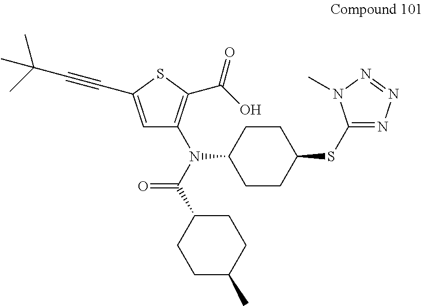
C1CC(N(C(C2CCC(C)CC2)=O)C2=C(C(=O)O)SC(C#CC(C)(C)C)=C2)CCC1SC1=NN=NN1C
